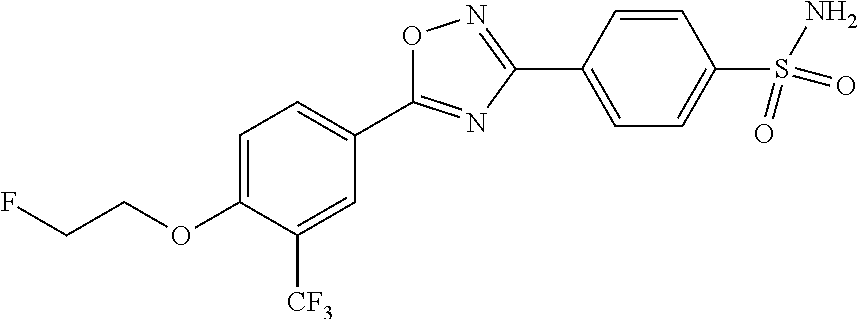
C1=C(OCCF)C([CF3])=CC(C2=NC(C3=CC=C(S(N)(=O)=O)C=C3)=NO2)=C1
